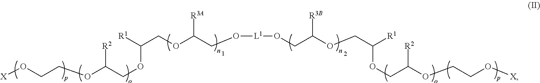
O([L1]OCC(OCC([R1])OCC(OCCO[X])[R2])[R3B])CC(OCC([R1])OCC(OCCO[X])[R2])[R3A]
